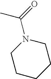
C1CCCCN1C(=O)C
